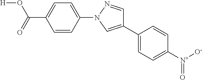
C1=CC(C2=CN(C3=CC=C(C(O[H])=O)C=C3)N=C2)=CC=C1[N+]([O-])=O
